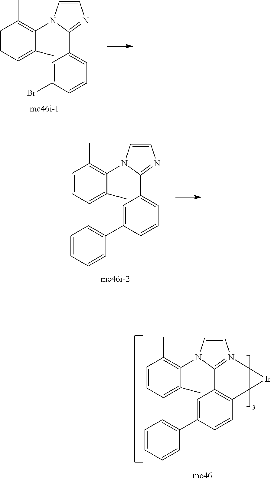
C1=CC=C(C)C(N2C=CN3=C2C2=C(C=CC(C4=CC=CC=C4)=C2)[Ir]3)=C1C.C1=CC=C(C)C(N2C=CN=C2C2=CC=CC(Br)=C2)=C1C.C1=CC=C(C)C(N2C=CN=C2C2=CC=CC(C3=CC=CC=C3)=C2)=C1C
